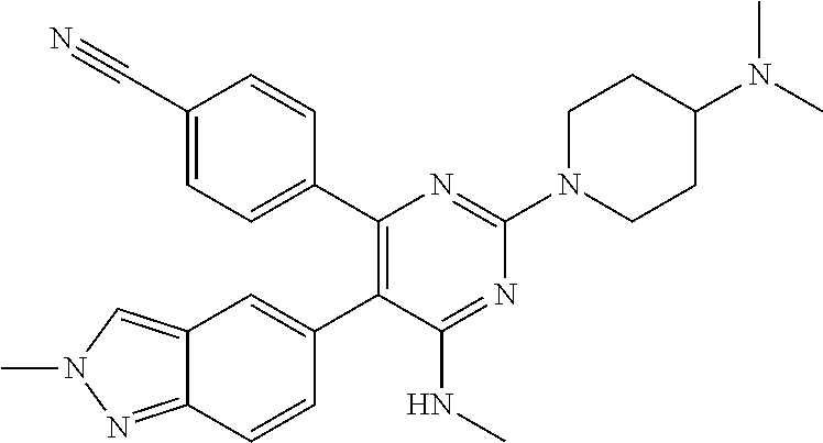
C1(C2=CC=C(C#N)C=C2)=C(C2=CC3=CN(C)N=C3C=C2)C(NC)=NC(N2CCC(N(C)C)CC2)=N1
